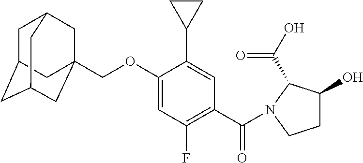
C1C2CC3CC(COC4=CC(F)=C(C(=O)N5C(C(=O)O)C(O)CC5)C=C4C4CC4)(CC1C3)C2
